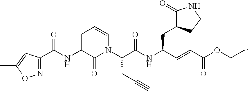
C1=C(NC(=O)C2=NOC(C)=C2)C(=O)N(C(C(NC(C=CC(OCC)=O)CC2C(=O)NCC2)=O)CC#C)C=C1
